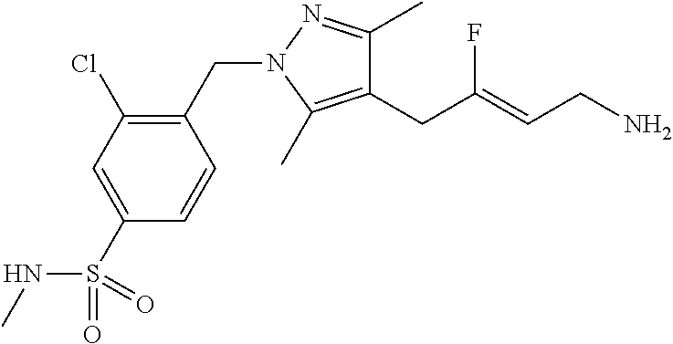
C1(C)=NN(CC2=C(Cl)C=C(S(=O)(NC)=O)C=C2)C(C)=C1CC(=CCN)F
